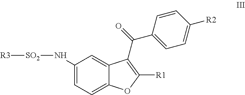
C1(N[SO2][R3])=CC=C2C(=C1)C(C(C1=CC=C([R2])C=C1)=O)=C([R1])O2
